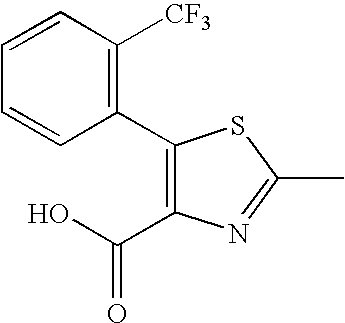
C1(C2=C([CF3])C=CC=C2)=C(C(O)=O)N=C(C)S1
